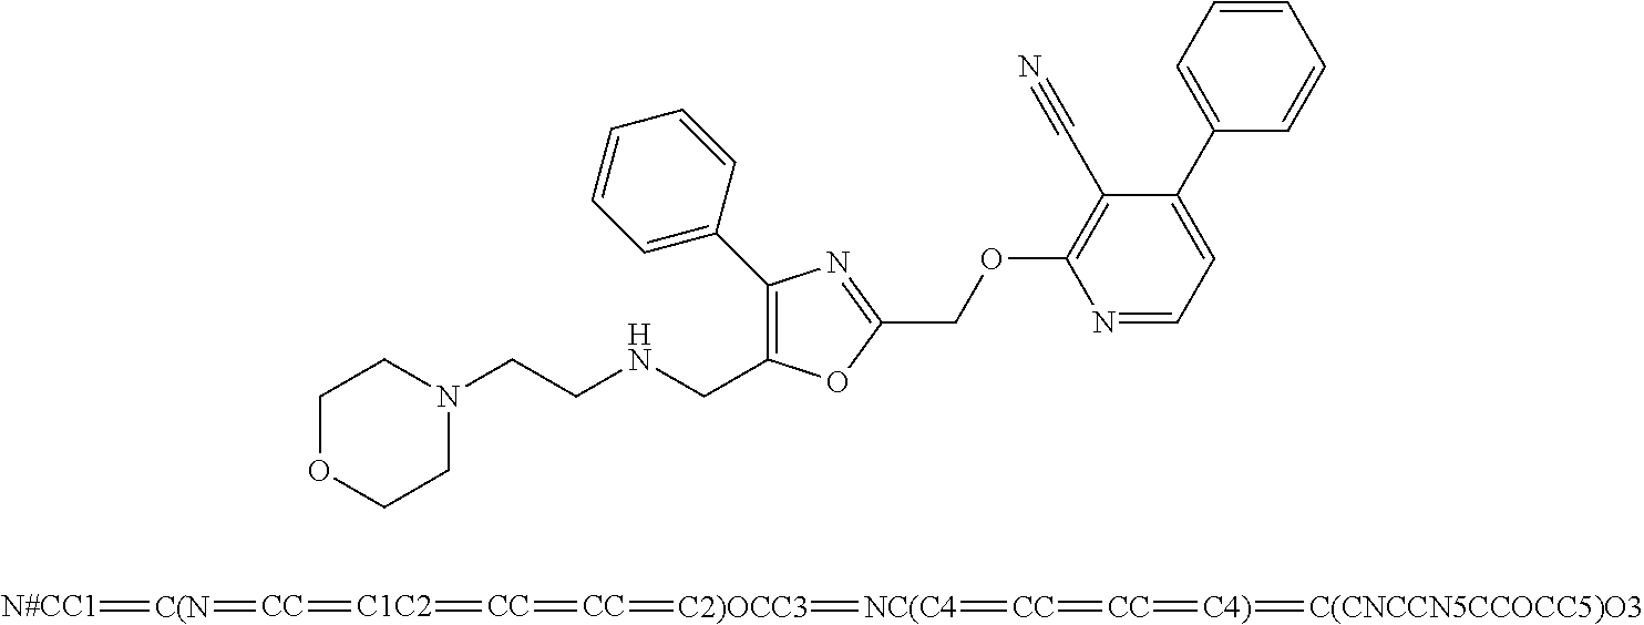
C1OCCN(CCNCC2=C(C3=CC=CC=C3)N=C(COC3=C(C#N)C(C4=CC=CC=C4)=CC=N3)O2)C1.[N#CC1]=[C(N]=[CC]=[C1C2]=[CC]=[CC]=[C2)OCC3]=[NC(C4]=[CC]=[CC]=[C4)]=[C(CNCCN5CCOCC5)O3]
